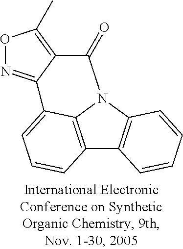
C12=C3N(C4=C1C=CC=C4)C(=O)C1=C(C)ON=C1C3=CC=C2
